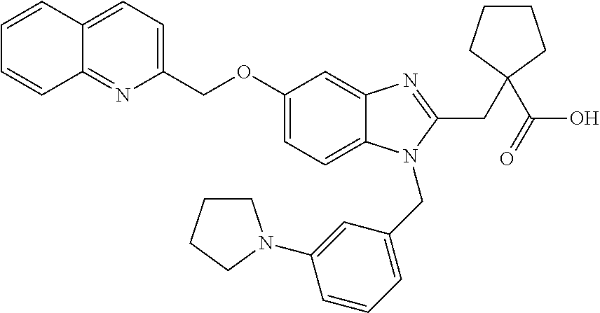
C1(COC2=CC=C3C(=C2)N=C(CC2(C(=O)O)CCCC2)N3CC2=CC=CC(N3CCCC3)=C2)=CC=C2C(=N1)C=CC=C2
